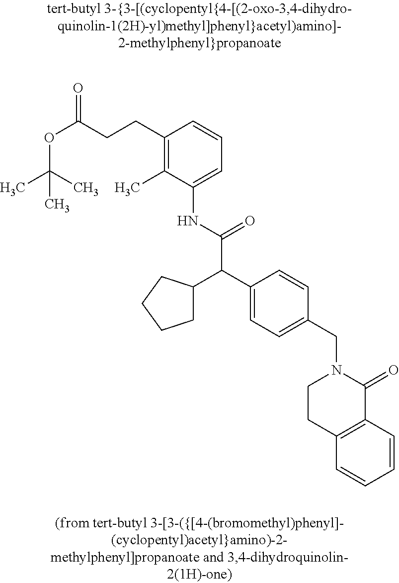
O(C(CCC1=C(C)C(NC(C(C2=CC=C(CN3CCC4=C(C3=O)C=CC=C4)C=C2)C2CCCC2)=O)=CC=C1)=O)C(C)(C)C
